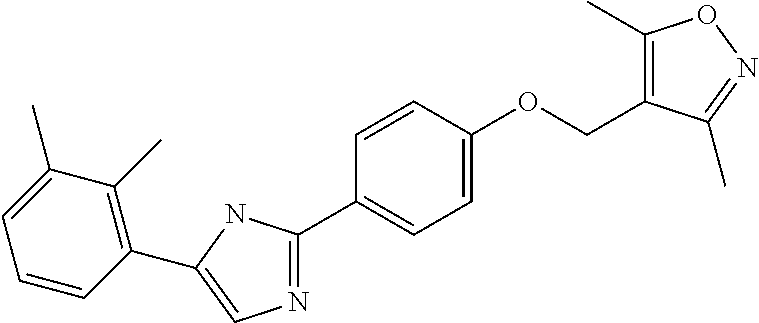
N1=C(C2=CC=C(OCC3=C(C)ON=C3C)C=C2)NC(C2=C(C)C(C)=CC=C2)=C1
